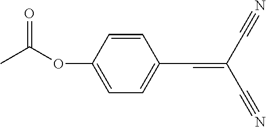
C(#N)C(C#N)=CC1=CC=C(OC(C)=O)C=C1
